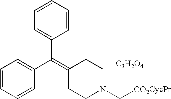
C1=CC=CC(C(=C2CCN(C[CO2CycPr])CC2)C2=CC=CC=C2)=C1.[C3H2O4]
